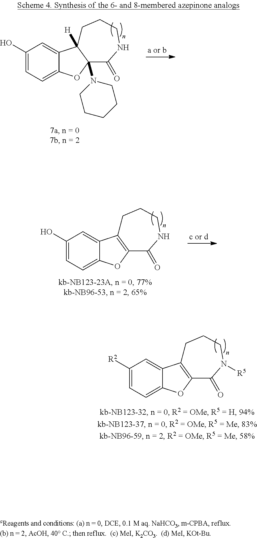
C1([R2])=CC=C2C(=C1)C1=C(O2)C(=O)N([R5])CCC1.C1(O)=CC=C2C(=C1)C1([H])C(N3CCCCC3)(O2)C(=O)NCCC1.C1(O)=CC=C2C(=C1)C1=C(O2)C(=O)NCCC1
